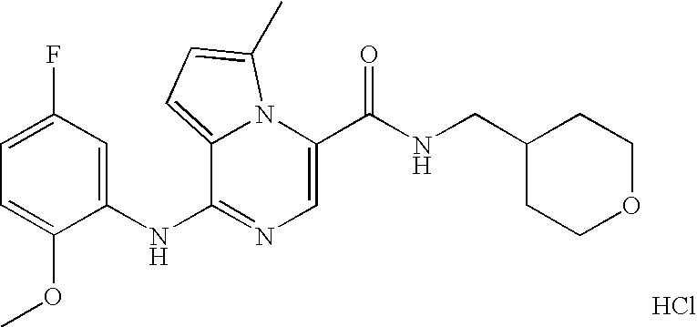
C1=C(C(NCC2CCOCC2)=O)N2C(=CC=C2C)C(NC2=CC(F)=CC=C2OC)=N1.Cl
